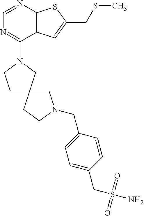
C1=NC2=C(C(N3CCC4(C3)CCN(CC3=CC=C(CS(N)(=O)=O)C=C3)C4)=N1)C=C(CSC)S2
